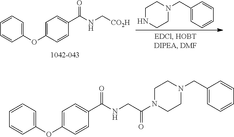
C1NCCN(CC2=CC=CC=C2)C1.C1=CC=CC(OC2=CC=C(C(NC[CO2H])=O)C=C2)=C1.C1=CC=CC(OC2=CC=C(C(NCC(N3CCN(CC4=CC=CC=C4)CC3)=O)=O)C=C2)=C1
